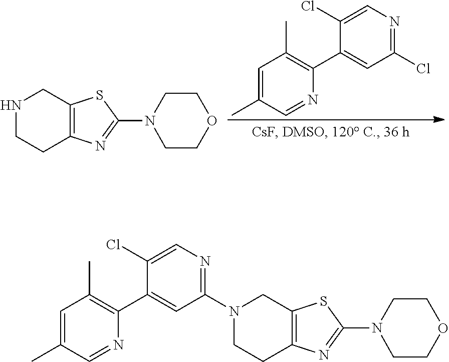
C1=C(C)C=NC(C2=CC(Cl)=NC=C2Cl)=C1C.N1CCC2=C(C1)SC(N1CCOCC1)=N2.C1CC2=C(CN1C1=NC=C(Cl)C(C3=C(C)C=C(C)C=N3)=C1)SC(N1CCOCC1)=N2
